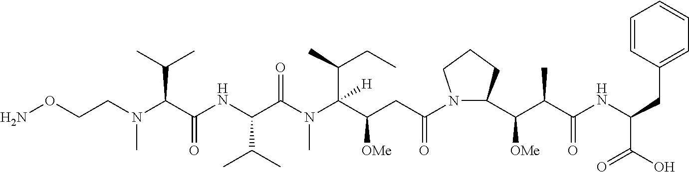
NOCCN(C(C(NC(C(N(C(C(CC(N1C(C(C(C)C(NC(CC2=CC=CC=C2)C(O)=O)=O)[OMe])CCC1)=O)[OMe])(C(CC)C)[H])C)=O)C(C)C)=O)C(C)C)C
